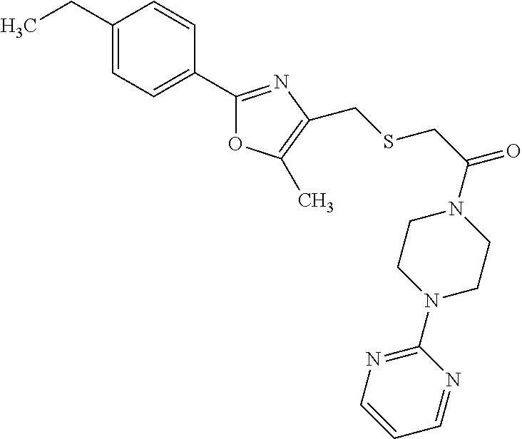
C1(CC)=CC=C(C2=NC(CSCC(=O)N3CCN(C4=NC=CC=N4)CC3)=C(C)O2)C=C1
